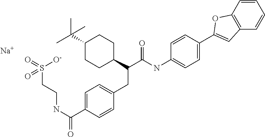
[Na].O=S([O-])(CCNC(=O)C1=CC=C(CC(C(NC2=CC=C(C3=CC4=C(C=CC=C4)O3)C=C2)=O)C2CCC(C(C)(C)C)CC2)C=C1)=O
